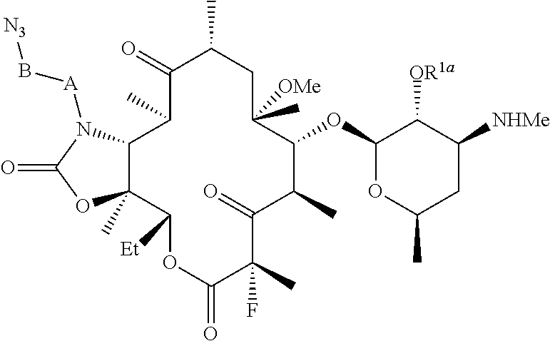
C1(=O)C(C)C2C(C)(C([Et])OC(=O)C(F)(C)C(=O)C(C)C(OC3OC(C)CC([NHMe])C3[OR1a])C(C)([OMe])CC1C)OC(=O)N2[A]B[N3]
